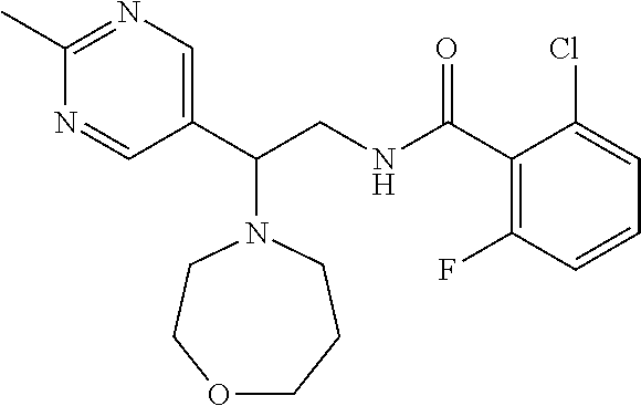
C1(C)=NC=C(C(CNC(C2=C(F)C=CC=C2Cl)=O)N2CCOCCC2)C=N1
